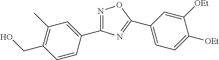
C1(C2=CC=C([OEt])C([OEt])=C2)=NC(C2=CC(C)=C(CO)C=C2)=NO1
